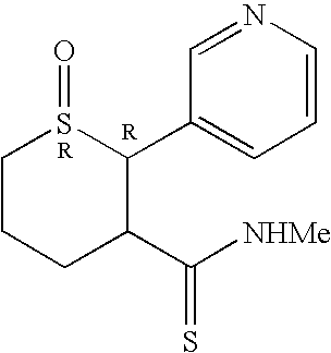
C1CCC(C([NHMe])=S)C(C2=CC=CN=C2)S1=O
